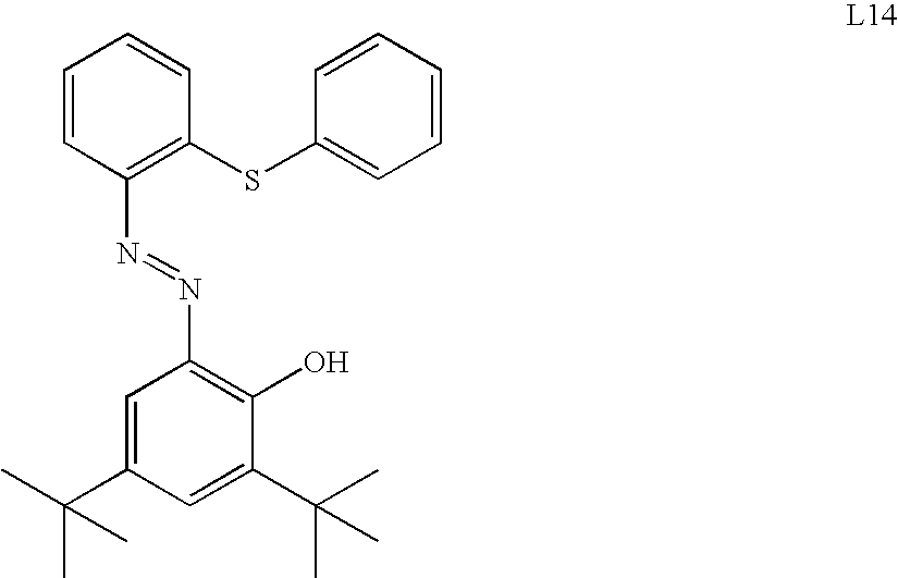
C1=CC(N=NC2=C(O)C(C(C)(C)C)=CC(C(C)(C)C)=C2)=C(SC2=CC=CC=C2)C=C1
